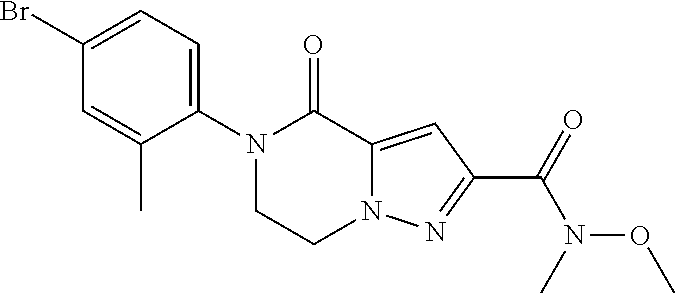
C1(Br)=CC=C(N2CCN3C(=CC(C(=O)N(C)OC)=N3)C2=O)C(C)=C1
